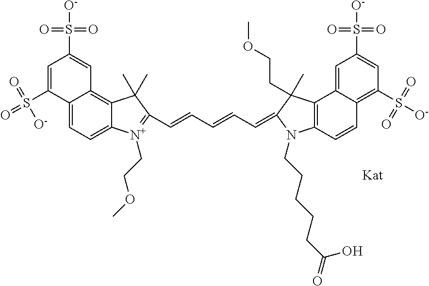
C12=CC=C3C(=C1C=C(S([O-])(=O)=O)C=C2S(=O)(=O)[O-])C(C)(C)C(C=CC=CC=C1N(CCCCCC(=O)O)C2=C(C4=CC(S([O-])(=O)=O)=CC(S([O-])(=O)=O)=C4C=C2)C1(CCOC)C)=[N+]3CCOC
